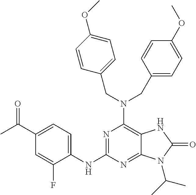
C1(NC2=NC(N(CC3=CC=C(OC)C=C3)CC3=CC=C(OC)C=C3)=C3C(=N2)N(C(C)C)C(=O)N3)=CC=C(C(C)=O)C=C1F
